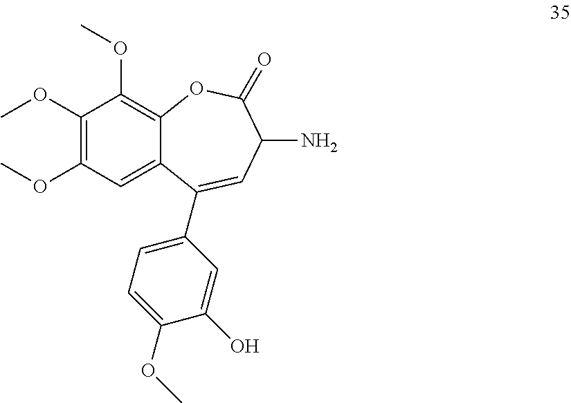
C1(OC)=C(OC)C=C2C(=C1OC)OC(=O)C(N)C=C2C1=CC=C(OC)C(O)=C1
